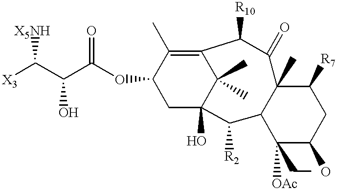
[X3]C(C(C(OC1CC2(O)C(C)(C)C(=C1C)C([R10])C(=O)C1(C)C(C2[R2])C([OAc])(CC)C(O)CC1[R7])=O)O)[X5NH]
